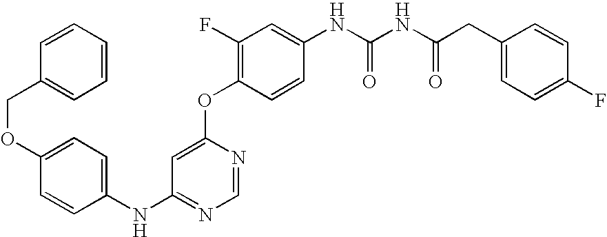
C1=C(OC2=C(F)C=C(NC(NC(CC3=CC=C(F)C=C3)=O)=O)C=C2)N=CN=C1NC1=CC=C(OCC2=CC=CC=C2)C=C1
